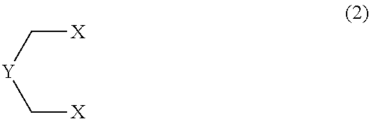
C([X])[Y]C[X]
